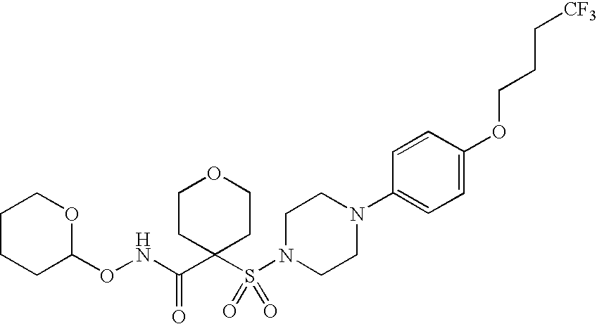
O(NC(C1(S(N2CCN(C3=CC=C(OCCC[CF3])C=C3)CC2)(=O)=O)CCOCC1)=O)C1OCCCC1
